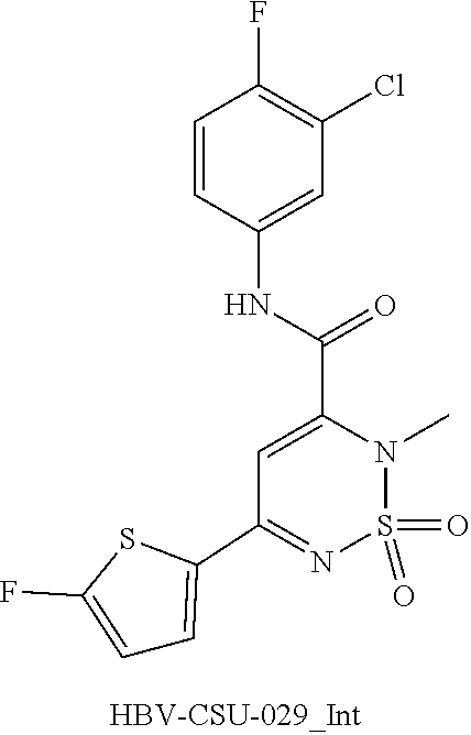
C1=C(F)SC(C2=NS(=O)(=O)N(C)C(C(NC3=CC(Cl)=C(F)C=C3)=O)=C2)=C1
